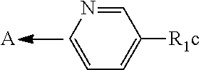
N1=CC([R1c])=CC=C1.[A]
